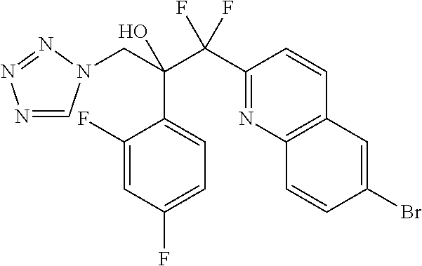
N1=CN(CC(C(C2=NC3=C(C=C2)C=C(Br)C=C3)(F)F)(O)C2=CC=C(F)C=C2F)N=N1
